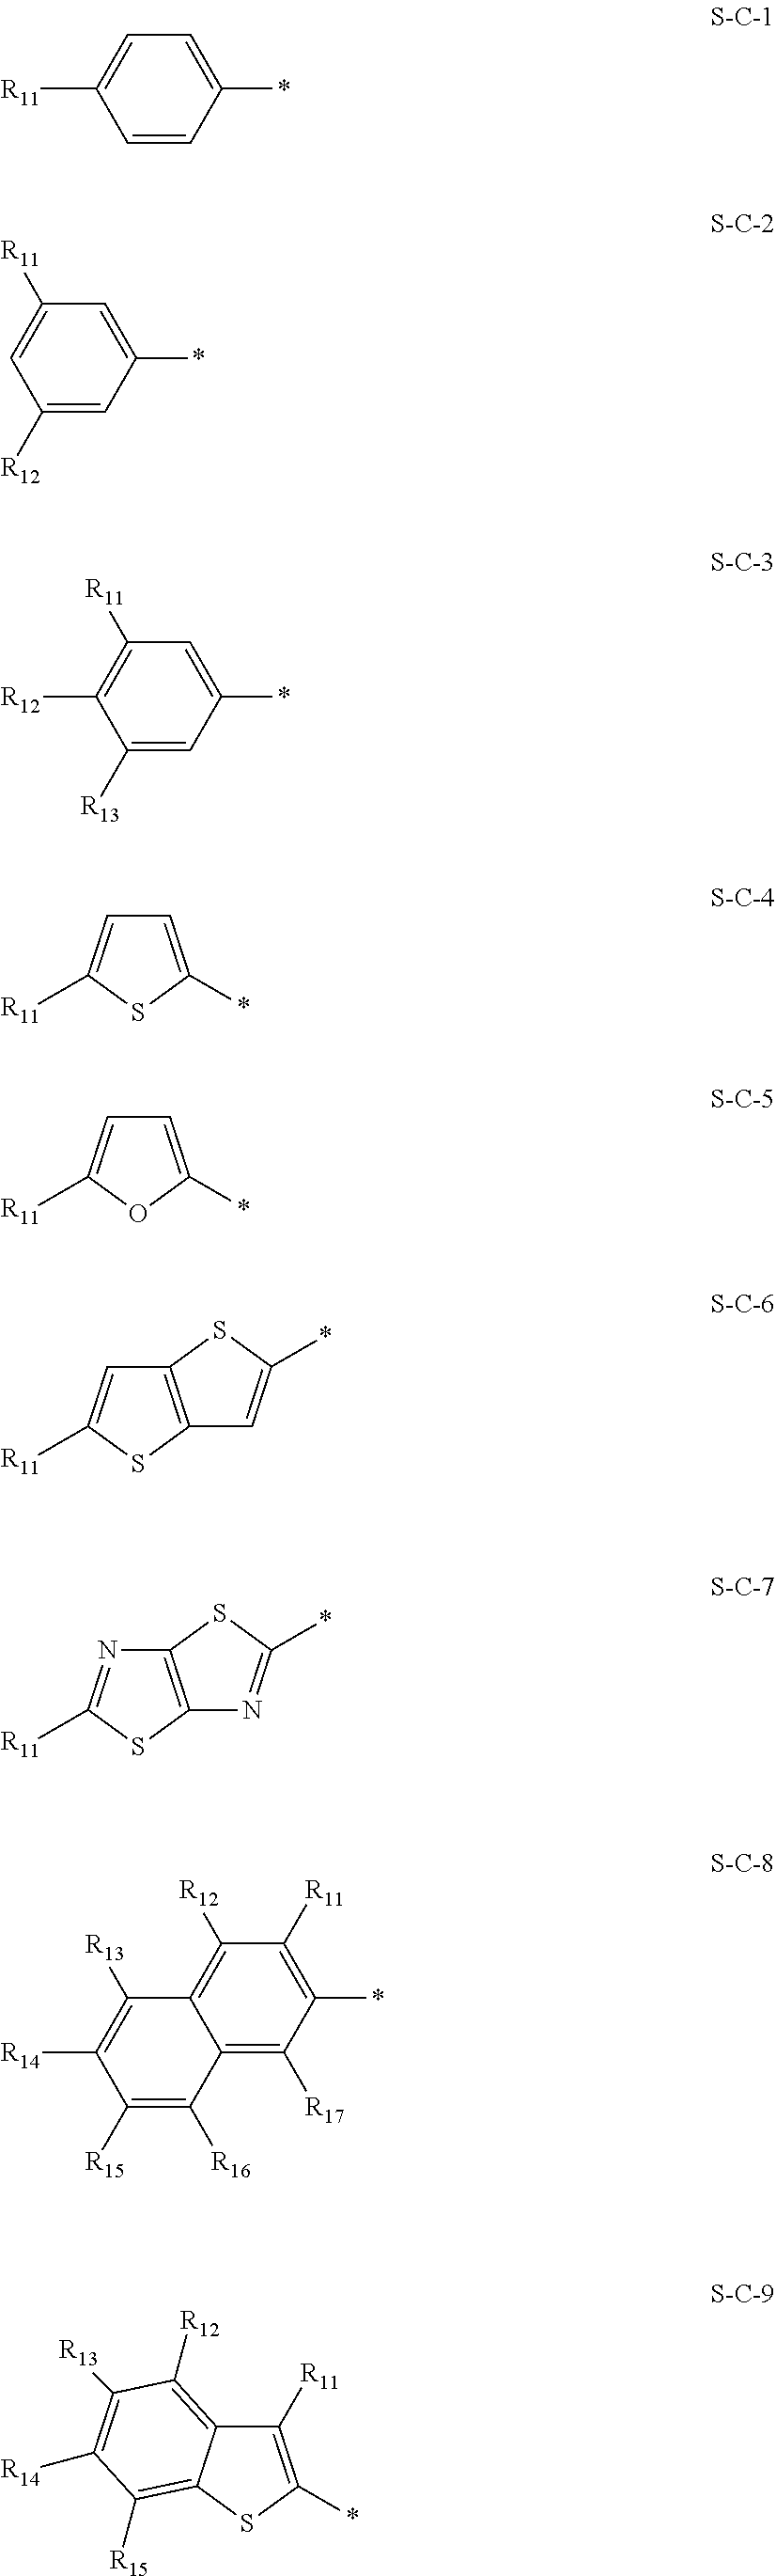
C1=CC(*)=CC=C1[R11].C1([R12])=CC(*)=CC([R11])=C1.C1([R13])=CC(*)=CC([R11])=C1[R12].C1=C(*)SC([R11])=C1.C1=C(*)OC([R11])=C1.C12=C(SC([R11])=C1)C=C(*)S2.C12=C(SC([R11])=N1)N=C(*)S2.C12=C([R17])C(*)=C([R11])C([R12])=C1C([R13])=C([R14])C([R15])=C2[R16].C1([R11])=C(*)SC2=C([R15])C([R14])=C([R13])C([R12])=C12
